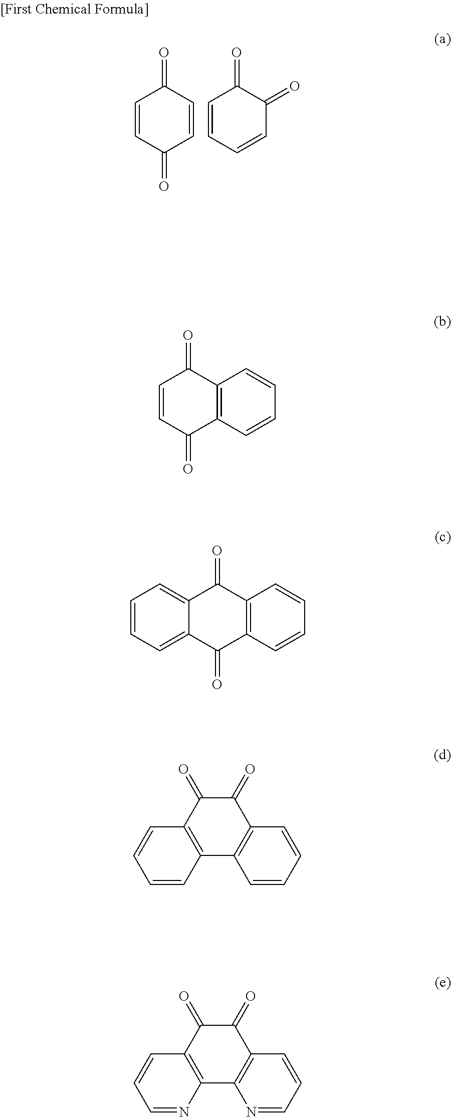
C1=CC(=O)C=CC1=O.C1=CC=CC(=O)C1=O.C1=CC(=O)C2=C(C1=O)C=CC=C2.C12=CC=CC=C1C(=O)C1=C(C2=O)C=CC=C1.C1=CC2=C(C=C1)C(=O)C(=O)C1=C2C=CC=C1.C1=NC2=C(C=C1)C(=O)C(=O)C1=C2N=CC=C1
